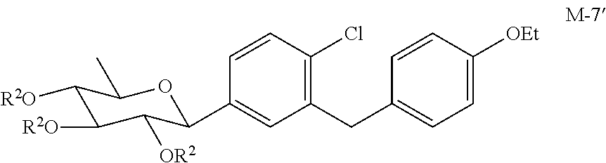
C1([R2O])C([R2O])C([OR2])C(C2=CC(CC3=CC=C([OEt])C=C3)=C(Cl)C=C2)OC1C
